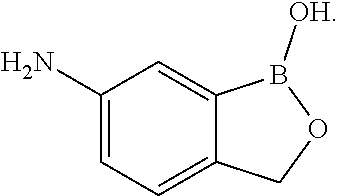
C1(N)=CC=C2C(=C1)B([OH])OC2
